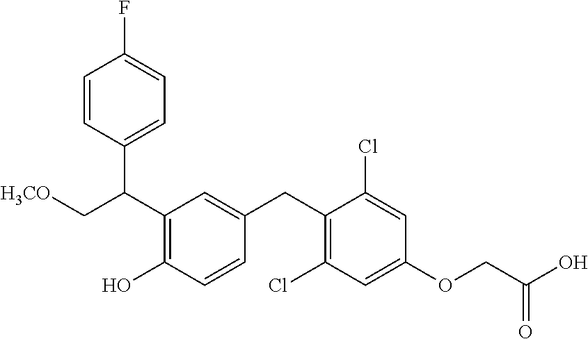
C(C1=C(O)C=CC(CC2=C(Cl)C=C(OCC(O)=O)C=C2Cl)=C1)(C1=CC=C(F)C=C1)C[H3CO]
